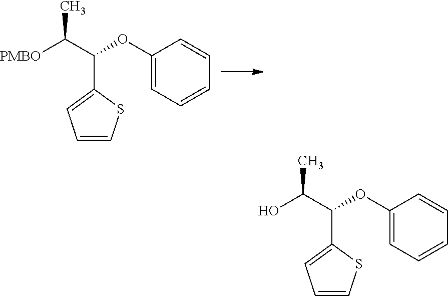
C1=CSC(C(C([PMBO])C)OC2=CC=CC=C2)=C1.C1=CSC(C(C(O)C)OC2=CC=CC=C2)=C1
